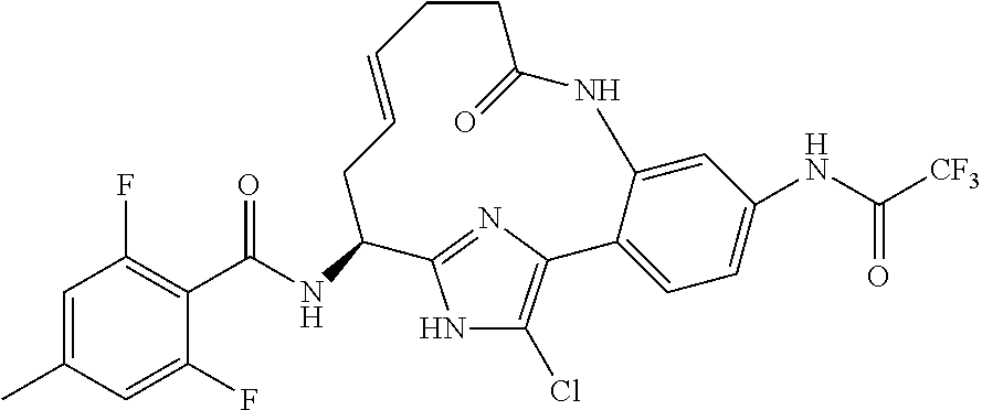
C1=C(C)C=C(F)C(C(NC2CC=CCCC(=O)NC3=CC(NC(=O)[CF3])=CC=C3C3=C(Cl)NC2=N3)=O)=C1F
